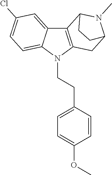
C12=CC(Cl)=CC=C1N(CCC1=CC=C(OC)C=C1)C1=C2C2N(C)C(C1)CC2
